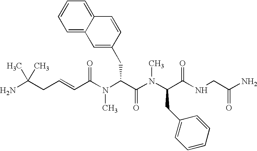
NC(CC=CC(N(C(C(N(C(C(NCC(N)=O)=O)CC1=CC=CC=C1)C)=O)CC1=CC2=CC=CC=C2C=C1)C)=O)(C)C
